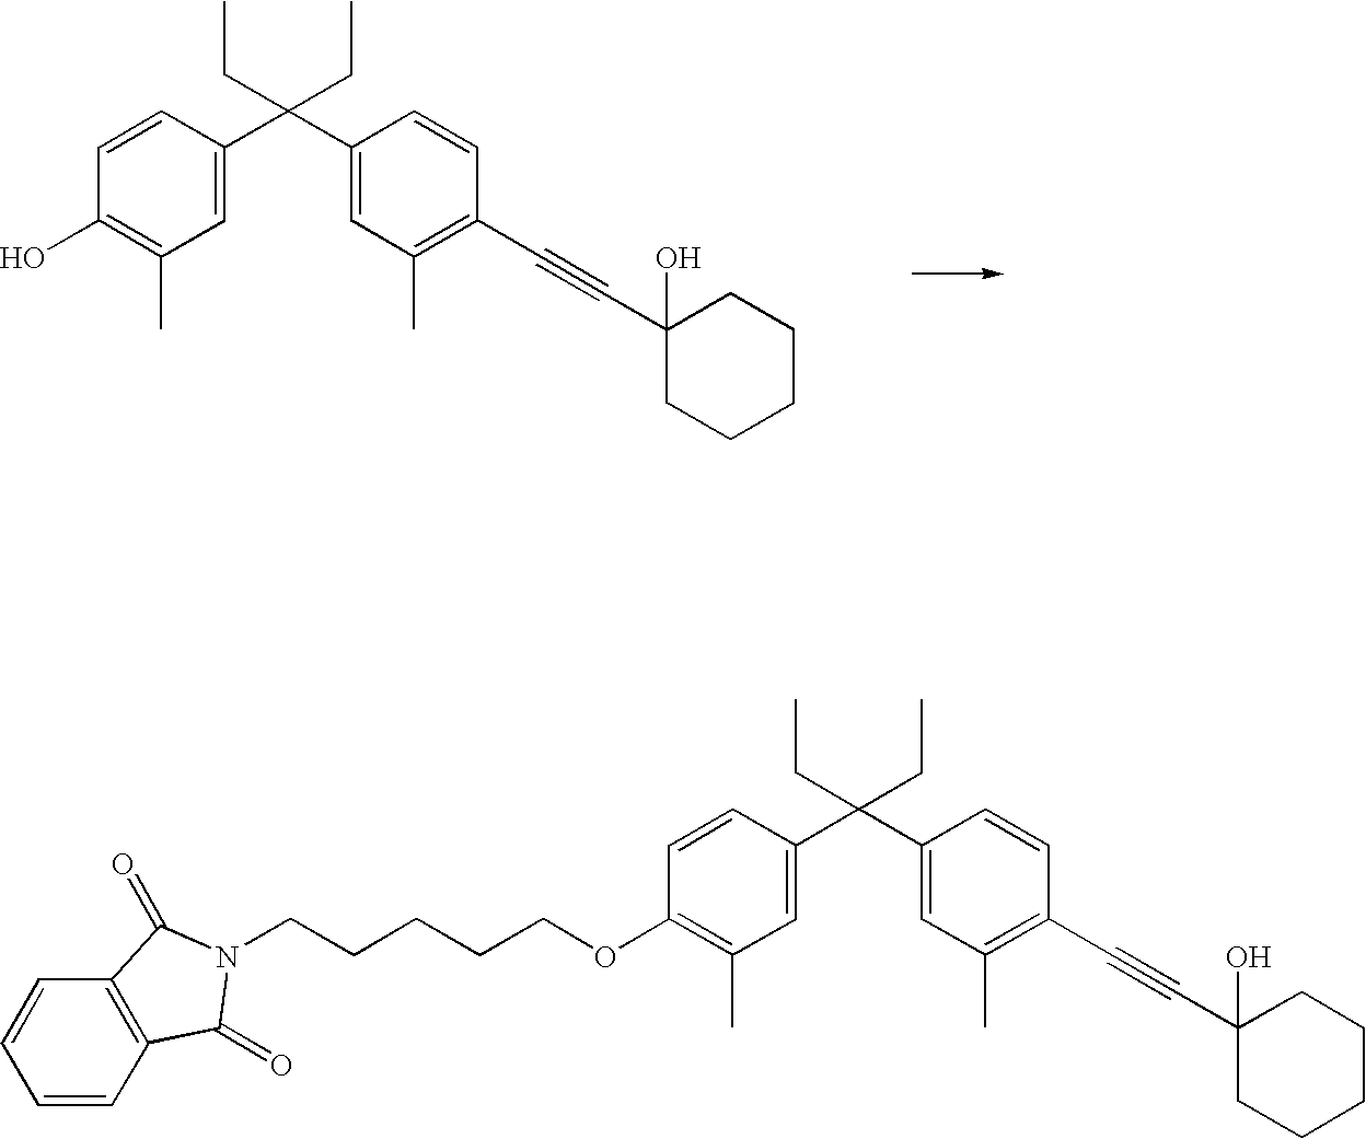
C1=CC(C(C2=CC(C)=C(C#CC3(O)CCCCC3)C=C2)(CC)CC)=CC(C)=C1O.C1=CC(C(C2=CC(C)=C(C#CC3(O)CCCCC3)C=C2)(CC)CC)=CC(C)=C1OCCCCCN1C(=O)C2=C(C=CC=C2)C1=O
